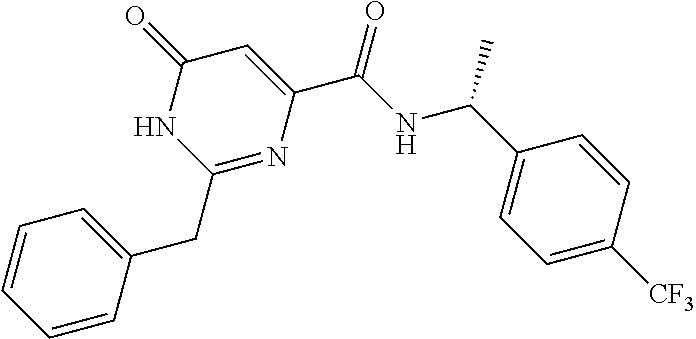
C1(CC2=CC=CC=C2)=NC(C(NC(C2=CC=C([CF3])C=C2)C)=O)=CC(=O)N1
